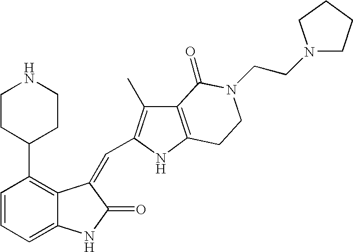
C1=CC=C2C(=C1C1CCNCC1)C(=CC1=C(C)C3=C(N1)CCN(CCN1CCCC1)C3=O)C(=O)N2
